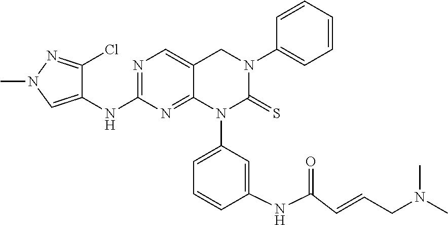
C1=C(N2C(=S)N(C3=CC=CC=C3)CC3=CN=C(NC4=CN(C)N=C4Cl)N=C23)C=C(NC(=O)C=CCN(C)C)C=C1
